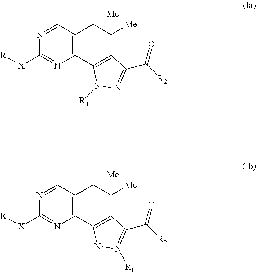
C12=C(C3=C(C([Me])([Me])C1)C(C(=O)[R2])=NN3[R1])N=C([X][R])N=C2.C12=C(C3=C(C([Me])([Me])C1)C(C(=O)[R2])=N([R1])N3)N=C([X][R])N=C2
